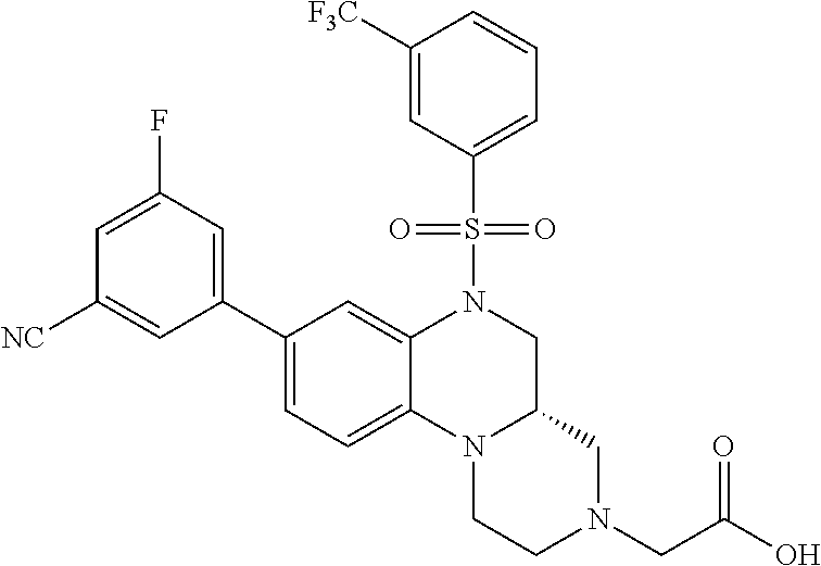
C1([NC])=CC(C2=CC=C3C(=C2)N(S(=O)(=O)C2=CC=CC([F3C])=C2)CC2N3CCN(CC(O)=O)C2)=CC(F)=C1
